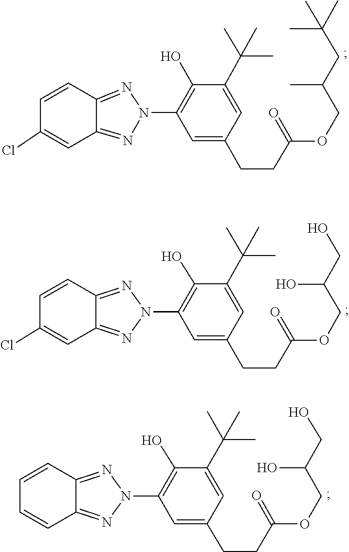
C1=CC2=NN(C3=C(O)C(C(C)(C)C)=CC(CCC(=O)OCC(C)CC(C)(C)C)=C3)N=C2C=C1Cl.N1(C2=C(O)C(C(C)(C)C)=CC(CCC(OCC(O)CO)=O)=C2)N=C2C(=N1)C=CC(Cl)=C2.N1(C2=C(O)C(C(C)(C)C)=CC(CCC(OCC(O)CO)=O)=C2)N=C2C(=N1)C=CC=C2
